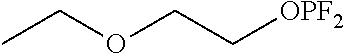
CCOCC[OPF2]
